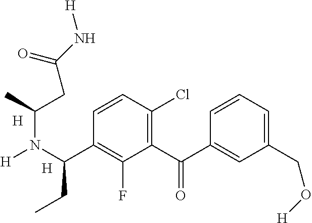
[H].C1=CC(Cl)=C(C(=O)C2=CC(CO[H])=CC=C2)C(F)=C1C(N([H])C(C)CC(=O)N[H])CC.[H]
